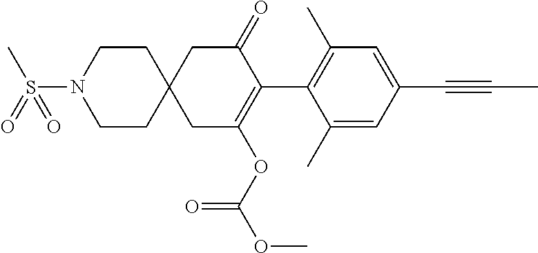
C1(C)=CC(C#CC)=CC(C)=C1C1=C(OC(OC)=O)CC2(CC1=O)CCN(S(=O)(C)=O)CC2
